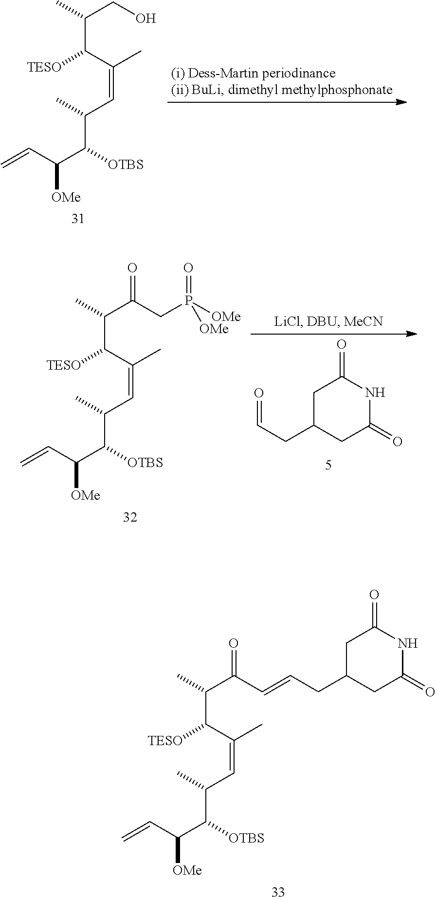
C([OTBS])(C([OMe])C=C)C(C)C=C(C([TESO])C(C)C(C=CCC1CC(=O)NC(=O)C1)=O)C.C([OTBS])(C([OMe])C=C)C(C)C=C(C([TESO])C(C)CO)C.C1C(CC=O)CC(=O)NC1=O.C([OTBS])(C([OMe])C=C)C(C)C=C(C([TESO])C(C)C(CP([OMe])(=O)[OMe])=O)C
